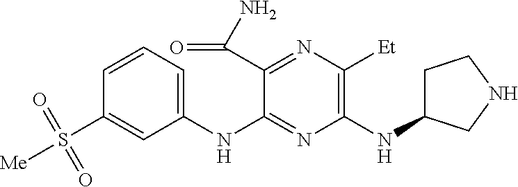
C1(NC2=NC(NC3CCNC3)=C([Et])N=C2C(N)=O)=CC=CC(S([Me])(=O)=O)=C1
